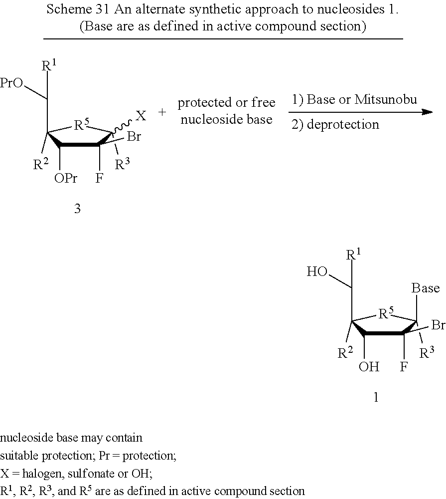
C1(Br)(F)C(O)C([R2])(C([R1])O)[R5]C1([Base])[R3].C1(Br)(F)C([OPr])C([R2])(C([R1])[PrO])[R5]C1([X])[R3]
